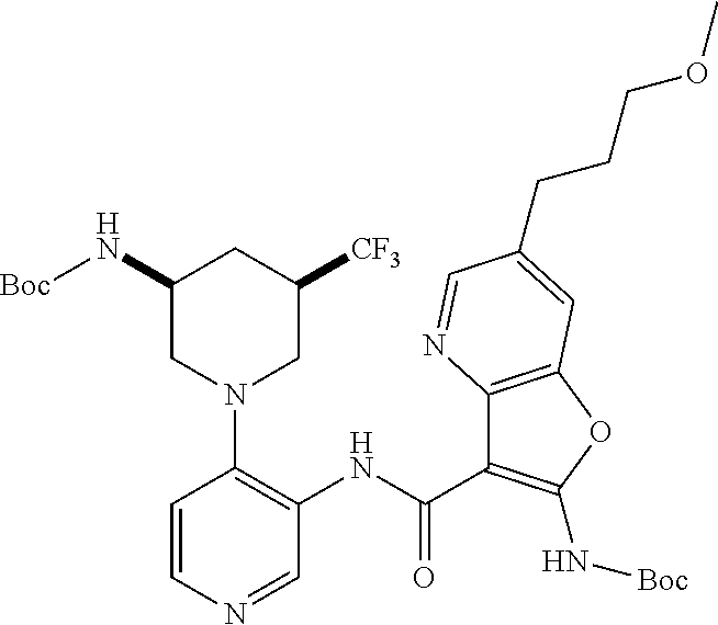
C1=CN=CC(NC(C2=C(N[Boc])OC3=C2N=CC(CCCOC)=C3)=O)=C1N1CC([CF3])CC(N[Boc])C1
